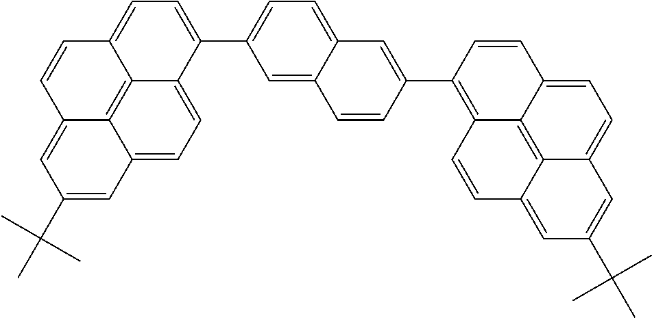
C12=CC(C(C)(C)C)=CC3=CC=C4C(=C13)C(=CC=C4C1=CC=C3C(=C1)C=CC(C1=C4C5=C6C(=CC=C5C=C1)C=C(C(C)(C)C)C=C6C=C4)=C3)C=C2
